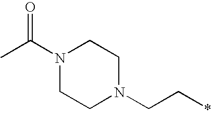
N1(C(C)=O)CCN(CC*)CC1
